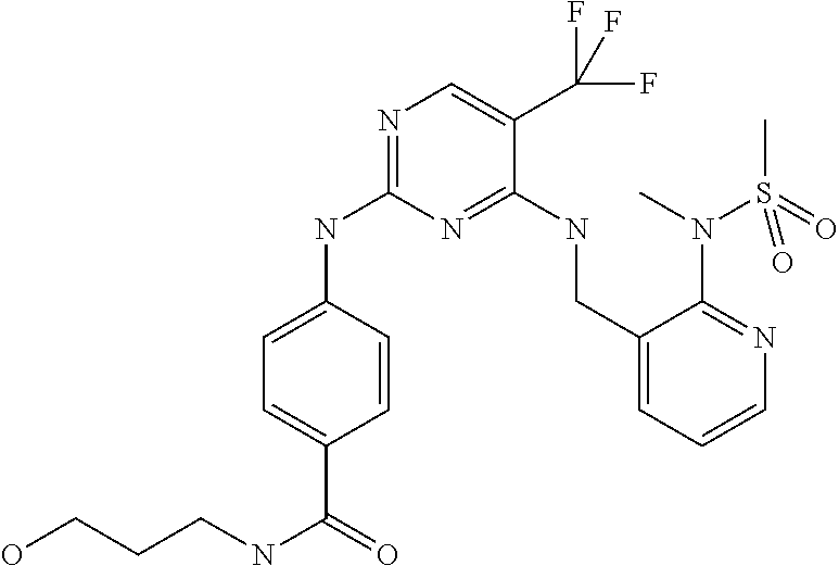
C1=C(C(NCCCO)=O)C=CC(NC2=NC=C(C(F)(F)F)C(NCC3=CC=CN=C3N(C)S(C)(=O)=O)=N2)=C1
